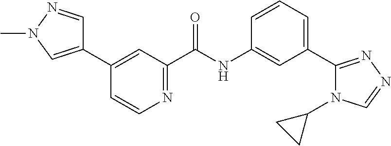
C1(C2=CC(C(NC3=CC(C4=NN=CN4C4CC4)=CC=C3)=O)=NC=C2)=CN(C)N=C1
